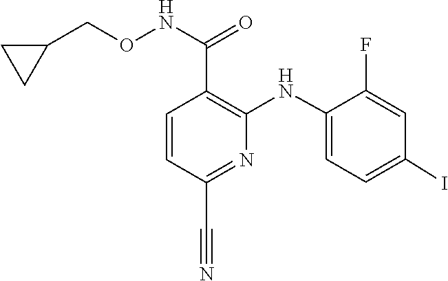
C1=C(NC2=C(C(NOCC3CC3)=O)C=CC(C#N)=N2)C(F)=CC(I)=C1
